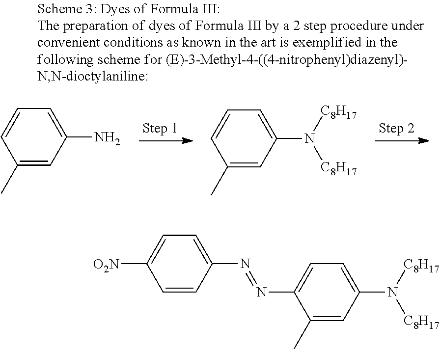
C1(C)=CC(N)=CC=C1.C1(C)=CC(N([C8H17])[C8H17])=CC=C1.C1=CC(N=NC2=CC=C(N([C8H17])[C8H17])C=C2C)=CC=C1[O2N]
